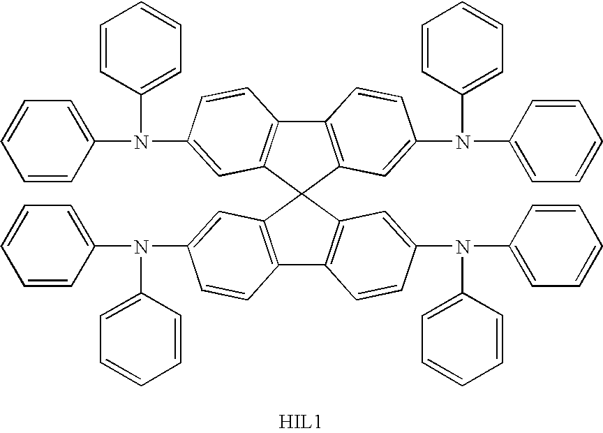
C12=C(C3(C4=C1C=CC(N(C1=CC=CC=C1)C1=CC=CC=C1)=C4)C1=C(C4=C3C=C(N(C3=CC=CC=C3)C3=CC=CC=C3)C=C4)C=CC(N(C3=CC=CC=C3)C3=CC=CC=C3)=C1)C=C(N(C1=CC=CC=C1)C1=CC=CC=C1)C=C2
